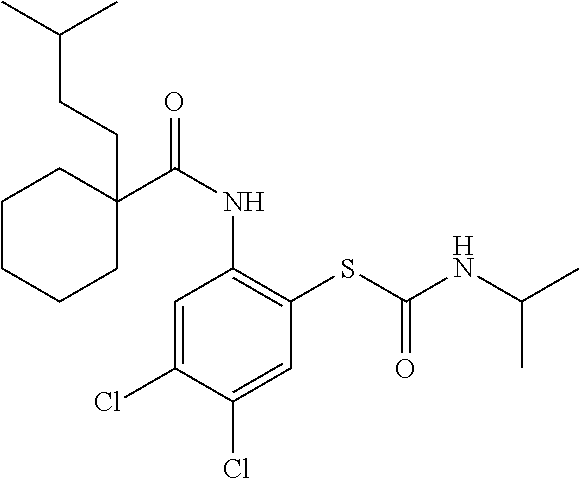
C1=C(Cl)C(Cl)=CC(SC(NC(C)C)=O)=C1NC(=O)C1(CCC(C)C)CCCCC1
